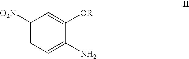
C1([O2N])=CC=C(N)C([OR])=C1
